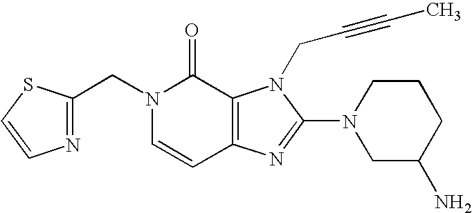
C(N1C=CC2=C(C1=O)N(CC#CC)C(N1CC(N)CCC1)=N2)C1=NC=CS1
